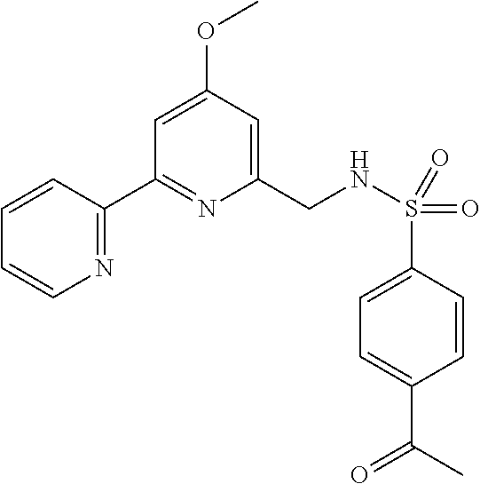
N1=C(C2=NC(CNS(C3=CC=C(C(=O)C)C=C3)(=O)=O)=CC(OC)=C2)C=CC=C1
